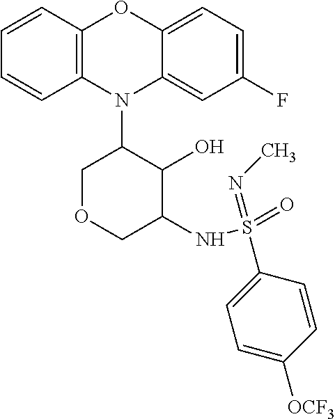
N1(C2COCC(NS(=O)(=NC)C3=CC=C([OCF3])C=C3)C2O)C2=C(C=CC=C2)OC2=CC=C(F)C=C12
